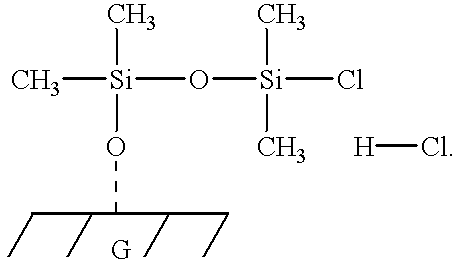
C[Si](O[Si](Cl)(C)C)(C)OC.[H]Cl
